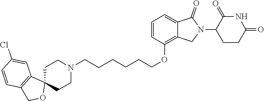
N1C(=O)C(N2C(=O)C3=CC=CC(OCCCCCCN4CCC5(CC4)C4=C(CO5)C=CC(Cl)=C4)=C3C2)CCC1=O
